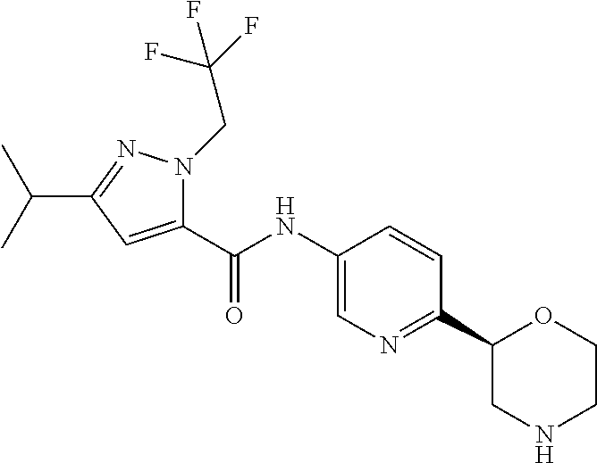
O=C(NC1=CN=C(C2CNCCO2)C=C1)C1=CC(C(C)C)=NN1CC(F)(F)F
